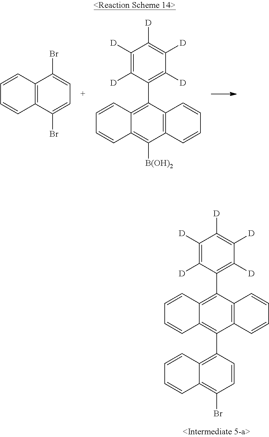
C1([D])=C([D])C(C2=C3C(=C([B(OH)2])C4=C2C=CC=C4)C=CC=C3)=C([D])C([D])=C1[D].C12=C(C(Br)=CC=C1Br)C=CC=C2.C1([D])=C([D])C(C2=C3C(=C(C4=C5C(=C(Br)C=C4)C=CC=C5)C4=C2C=CC=C4)C=CC=C3)=C([D])C([D])=C1[D]
